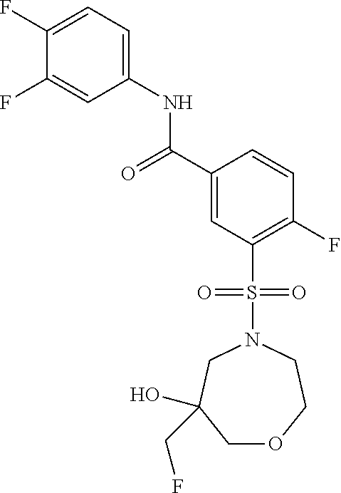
C1(F)=CC=C(NC(C2=CC(S(=O)(=O)N3CC(O)(CF)COCC3)=C(F)C=C2)=O)C=C1F
